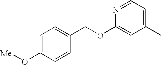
N1=CC=C(C)C=C1OCC1=CC=C(O[Me])C=C1
